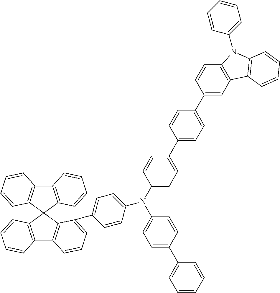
C12=C(C3(C4=C1C=CC=C4)C1=C(C4=C3C(C3=CC=C(N(C5=CC=C(C6=CC=CC=C6)C=C5)C5=CC=C(C6=CC=C(C7=CC8=C(C=C7)N(C7=CC=CC=C7)C7=C8C=CC=C7)C=C6)C=C5)C=C3)=CC=C4)C=CC=C1)C=CC=C2
